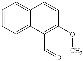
C1=CC=C2C(=C1)C=CC(OC)=C2C=O
